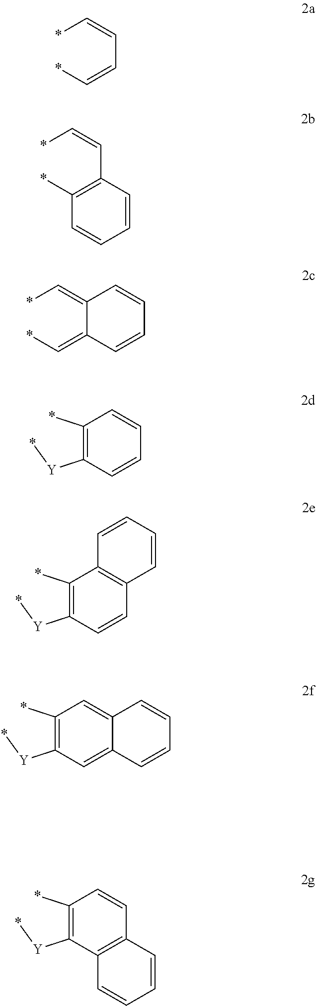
*C=CC=C*.*C=CC1=C(*)C=CC=C1.*C=C1C(=C*)C=CC=C1.C1(*)=C([Y]*)C=CC=C1.C1(*)=C([Y]*)C=CC2=C1C=CC=C2.C1(*)=C([Y]*)C=C2C(=C1)C=CC=C2.C1(*)=C([Y]*)C2=C(C=C1)C=CC=C2
